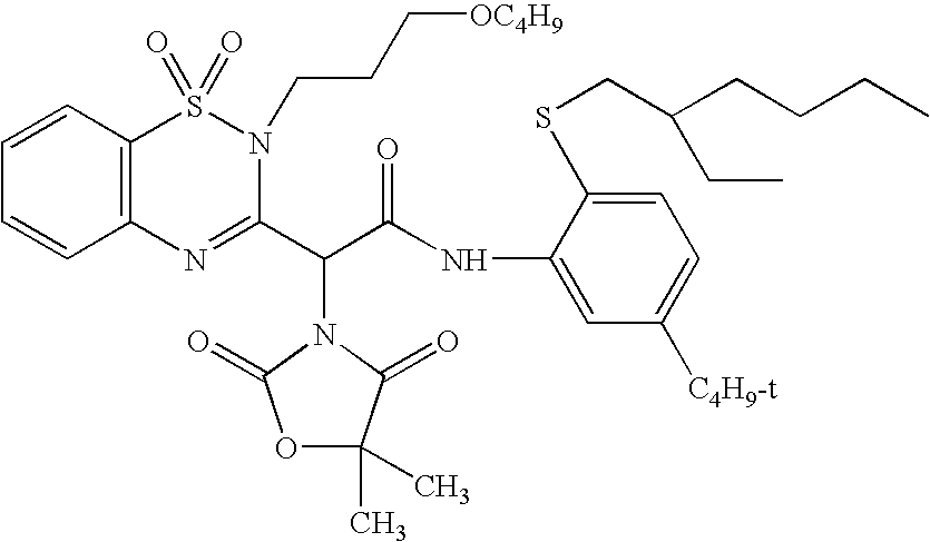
C1(NC(=O)C(C2=NC3=C(S(=O)(=O)N2CCC[OC4H9])C=CC=C3)N2C(=O)C(C)(C)OC2=O)=CC([C4H9-t])=CC=C1SCC(CCCC)CC
